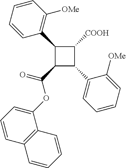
C1(C2=C([OMe])C=CC=C2)C(C(=O)OC2=CC=CC3=C2C=CC=C3)C(C2=CC=CC=C2[OMe])C1[COOH]
